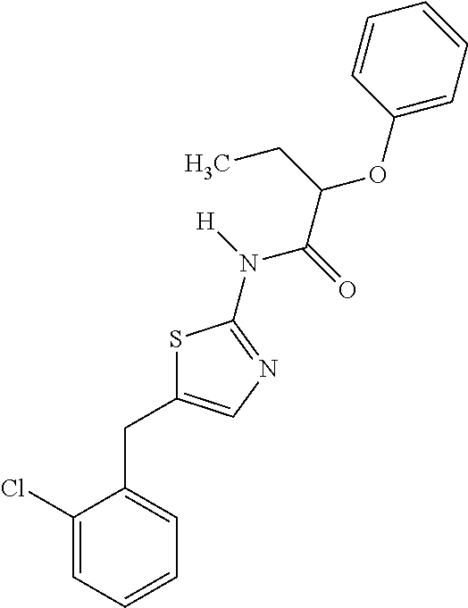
C1(Cl)=CC=CC=C1CC1=CN=C(N(C(C(OC2=CC=CC=C2)CC)=O)[H])S1
